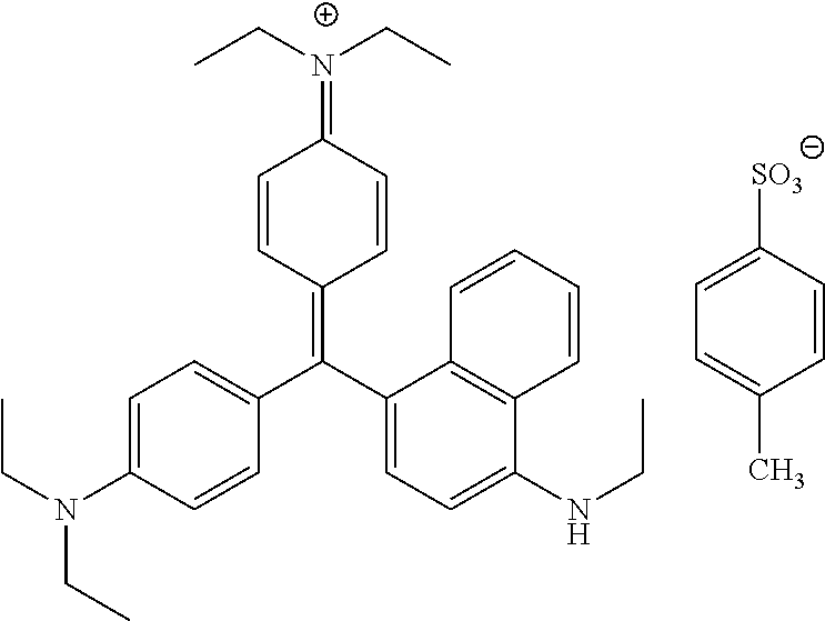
C1([SO3])=CC=C(C)C=C1.C1=C(N(CC)CC)C=CC(C(=C2C=CC(=[N+](CC)CC)C=C2)C2=CC=C(NCC)C3=C2C=CC=C3)=C1
